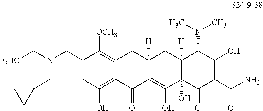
C1=C(CN(C[F2HC])CC2CC2)C([OCH3])=C2C(=C1O)C(=O)C1=C(O)C3(O)C([H])(CC1([H])C2)C(N(C)C)C(O)=C(C(N)=O)C3=O
